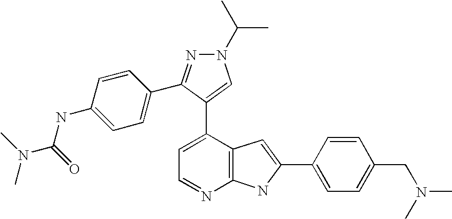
C1=C(C2=CN(C(C)C)N=C2C2=CC=C(NC(N(C)C)=O)C=C2)C2=C(N=C1)NC(C1=CC=C(CN(C)C)C=C1)=C2
